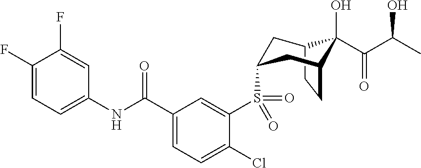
C12CCC(CC(S(C3=CC(C(NC4=CC=C(F)C(F)=C4)=O)=CC=C3Cl)(=O)=O)C1)C2(O)C(C(C)O)=O
